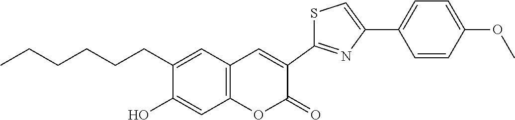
CCCCCCC1=CC2=C(C=C1O)OC(=O)C(C1=NC(C3=CC=C(OC)C=C3)=CS1)=C2
